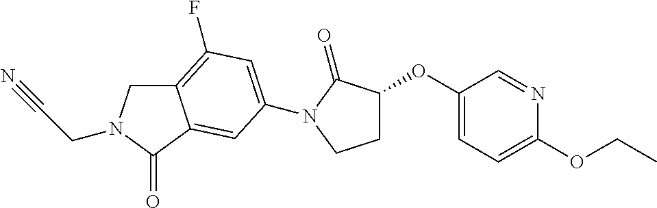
C12=C(F)C=C(N3C(=O)C(OC4=CC=C(OCC)N=C4)CC3)C=C1C(=O)N(CC#N)C2
